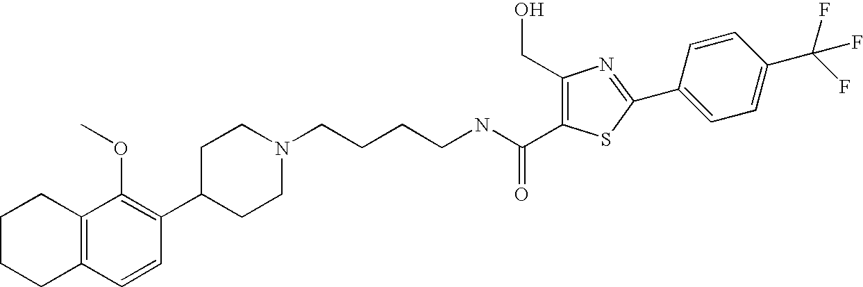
C1(C2=C(OC)C3=C(C=C2)CCCC3)CCN(CCCCNC(C2=C(CO)N=C(C3=CC=C(C(F)(F)F)C=C3)S2)=O)CC1
